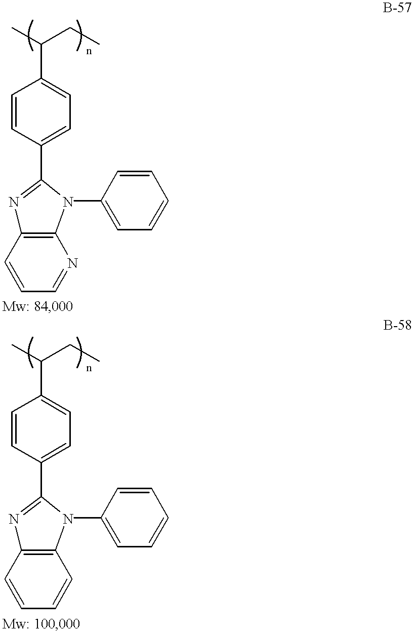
C1(C(C)CC)=CC=C(C2=NC3=C(N2C2=CC=CC=C2)N=CC=C3)C=C1.C1(C(C)CC)=CC=C(C2=NC3=C(N2C2=CC=CC=C2)C=CC=C3)C=C1
